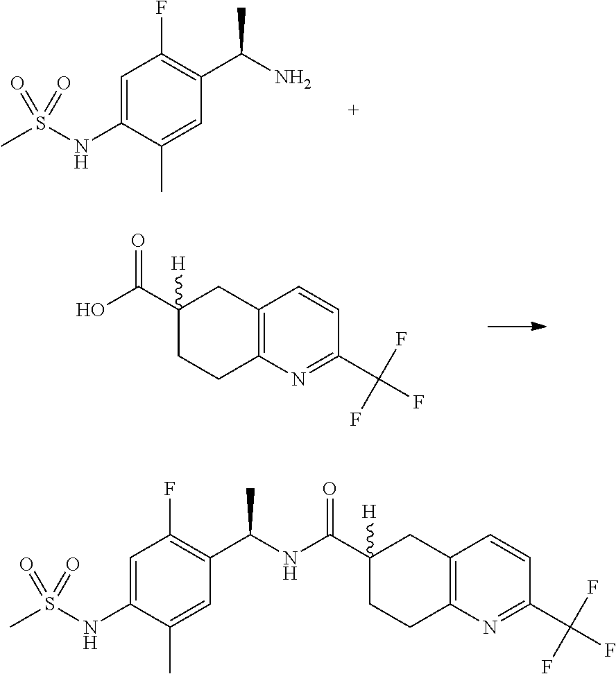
C1=C(NS(C)(=O)=O)C(C)=CC(C(N)C)=C1F.C12=C(N=C(C(F)(F)F)C=C1)CCC(C(O)=O)([H])C2.C12=C(N=C(C(F)(F)F)C=C1)CCC(C(NC(C1=C(F)C=C(NS(C)(=O)=O)C(C)=C1)C)=O)([H])C2
